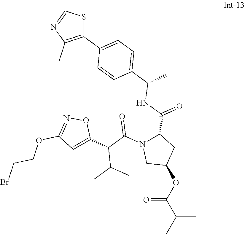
C1(C2=CC=C(C(C)NC(C3N(C(C(C4=CC(OCCBr)=NO4)C(C)C)=O)CC(OC(C(C)C)=O)C3)=O)C=C2)=C(C)N=CS1
